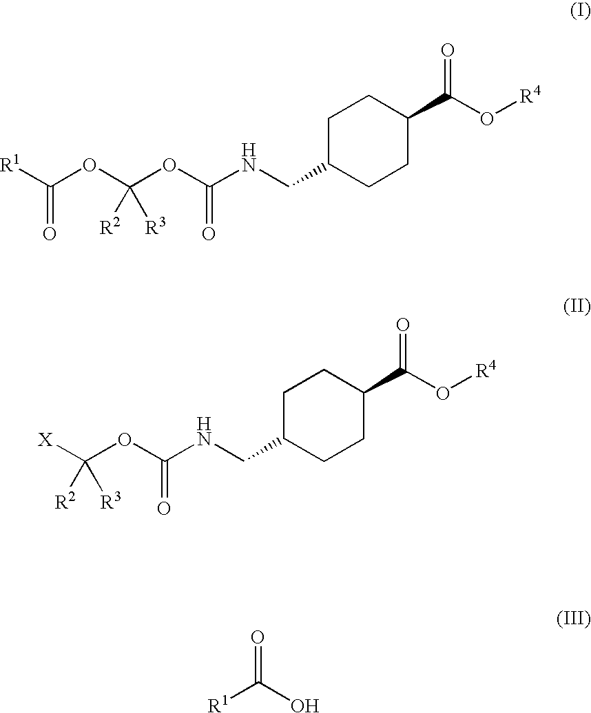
[R1]C(OC(OC(NCC1CCC(C(O[R4])=O)CC1)=O)([R2])[R3])=O.[X]C(OC(NCC1CCC(C(=O)O[R4])CC1)=O)([R2])[R3].C([R1])(O)=O
